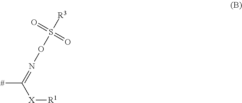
[#]C(=NOS([R3])(=O)=O)[X][R1]
